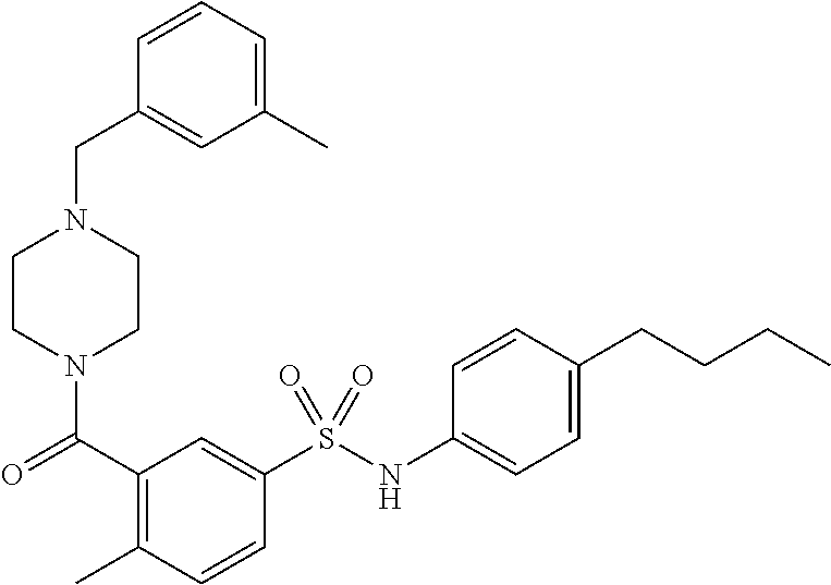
C1CN(C(=O)C2=C(C)C=CC(S(NC3=CC=C(CCCC)C=C3)(=O)=O)=C2)CCN1CC1=CC(C)=CC=C1
